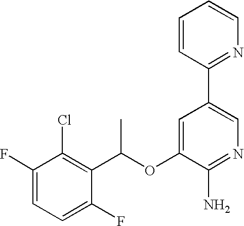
C1(F)=CC=C(F)C(C(OC2=CC(C3=NC=CC=C3)=CN=C2N)C)=C1Cl
